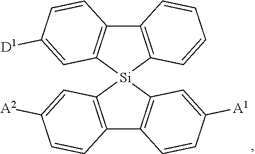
C12=C(C=C([A2])C=C1)[Si]1(C3=C2C=CC([A1])=C3)C2=C(C3=C1C=C([D1])C=C3)C=CC=C2
